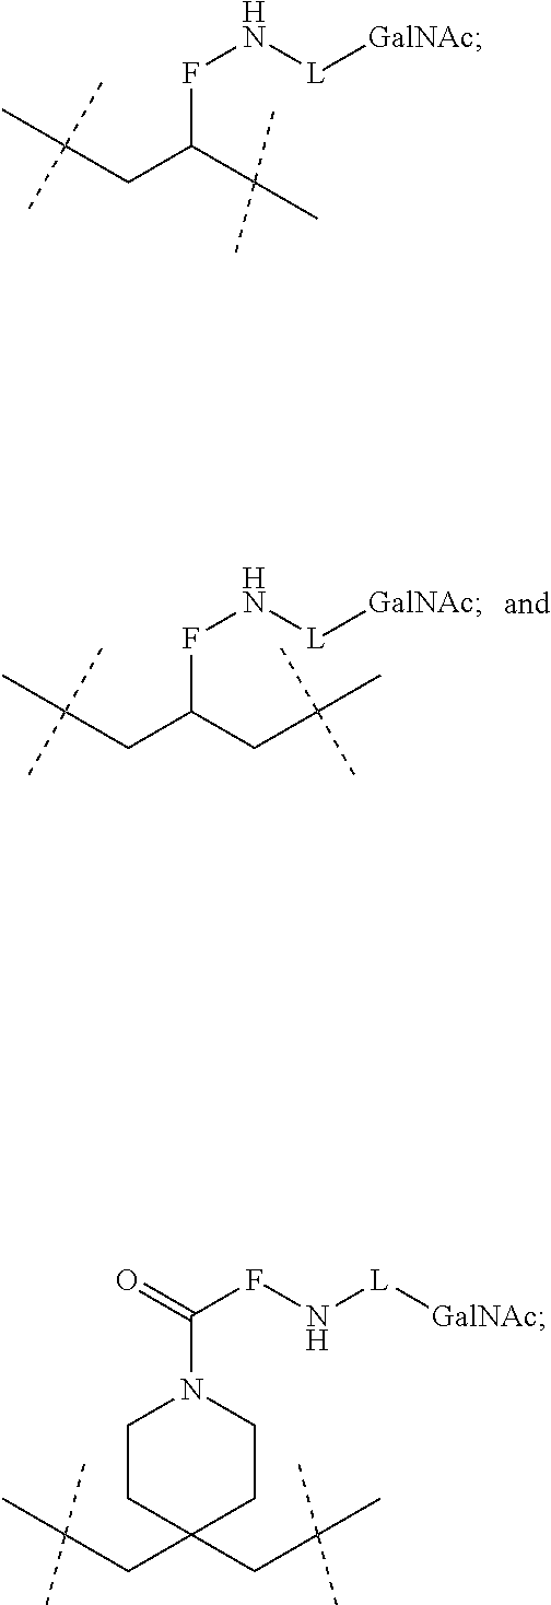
[L](NFC(CC(C)(C)C)CC(C)(C)C)[GalNAc].[L](NFC(C(C)(C)C)CC(C)(C)C)[GalNAc].C1CC(CC(C)(C)C)(CC(C)(C)C)CCN1C(=O)FN[L][GalNAc]
